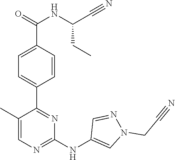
C1(C2=NC(NC3=CN(CC#N)N=C3)=NC=C2C)=CC=C(C(NC(C#N)CC)=O)C=C1
